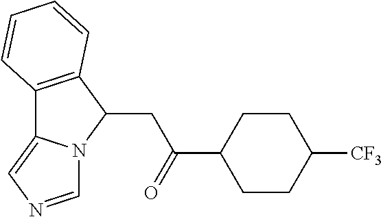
C12=C(C(CC(C3CCC([CF3])CC3)=O)N3C1=CN=C3)C=CC=C2
